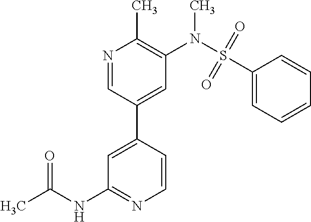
CC(NC1=NC=CC(C2=CC(N(S(C3=CC=CC=C3)(=O)=O)C)=C(C)N=C2)=C1)=O
